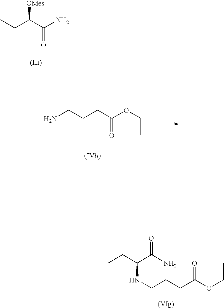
CCC(C(N)=O)NCCCC(OCC)=O.NCCCC(OCC)=O.CCC(C(N)=O)[OMes]
